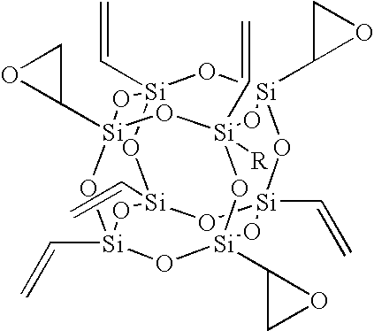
C([Si]12O[Si]3(C4OC4)O[Si]4(C=C)O[Si](C=C)(O1)O[Si]1(C=C)O[Si](C5CO5)(O[Si]([R])(C=C)(O[Si](C5CO5)(O1)O2)O3)O4)=C
